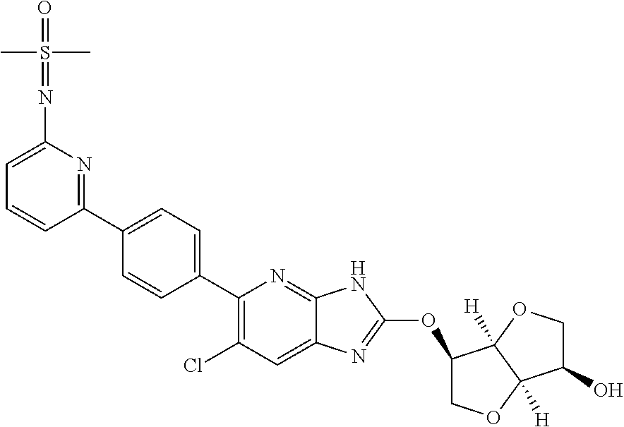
C1=CC(C2=CC=C(C3=C(Cl)C=C4C(=N3)NC(OC3COC5([H])C3([H])OCC5O)=N4)C=C2)=NC(N=S(C)(C)=O)=C1
